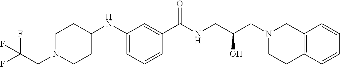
C1=C(NC2CCN(CC(F)(F)F)CC2)C=C(C(NCC(CN2CC3=C(CC2)C=CC=C3)O)=O)C=C1
